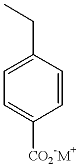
C1(CC)=CC=C([CO2-M+])C=C1
